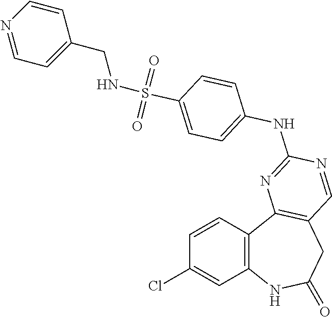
C1=CC2=C(C=C1Cl)NC(=O)CC1=C2N=C(NC2=CC=C(S(=O)(=O)NCC3=CC=NC=C3)C=C2)N=C1
